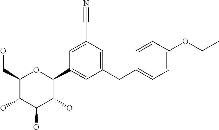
C1(CO)C(O)C(O)C(O)C(C2=CC(CC3=CC=C(OCC)C=C3)=CC(C#N)=C2)O1
